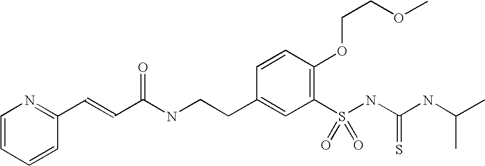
C(C(NCCC1=CC(S(NC(NC(C)C)=S)(=O)=O)=C(OCCOC)C=C1)=O)=CC1=NC=CC=C1
